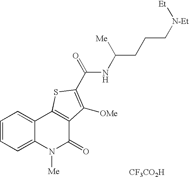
N(C(=O)C1=C([OMe])C2=C(C3=CC=CC=C3N([Me])C2=O)S1)C(CCC[N-Et][Et])[Me].[CF3CO2H]
